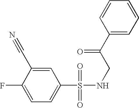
S(=O)(=O)(NCC(=O)C1=CC=CC=C1)C1=CC=C(F)C(C#N)=C1
